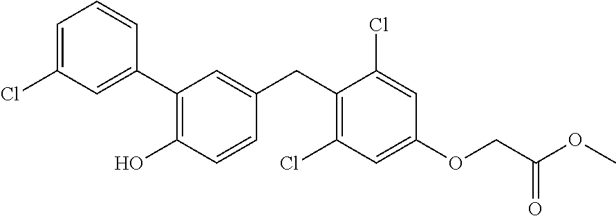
C1=C(Cl)C=C(C2=C(O)C=CC(CC3=C(Cl)C=C(OCC(OC)=O)C=C3Cl)=C2)C=C1
